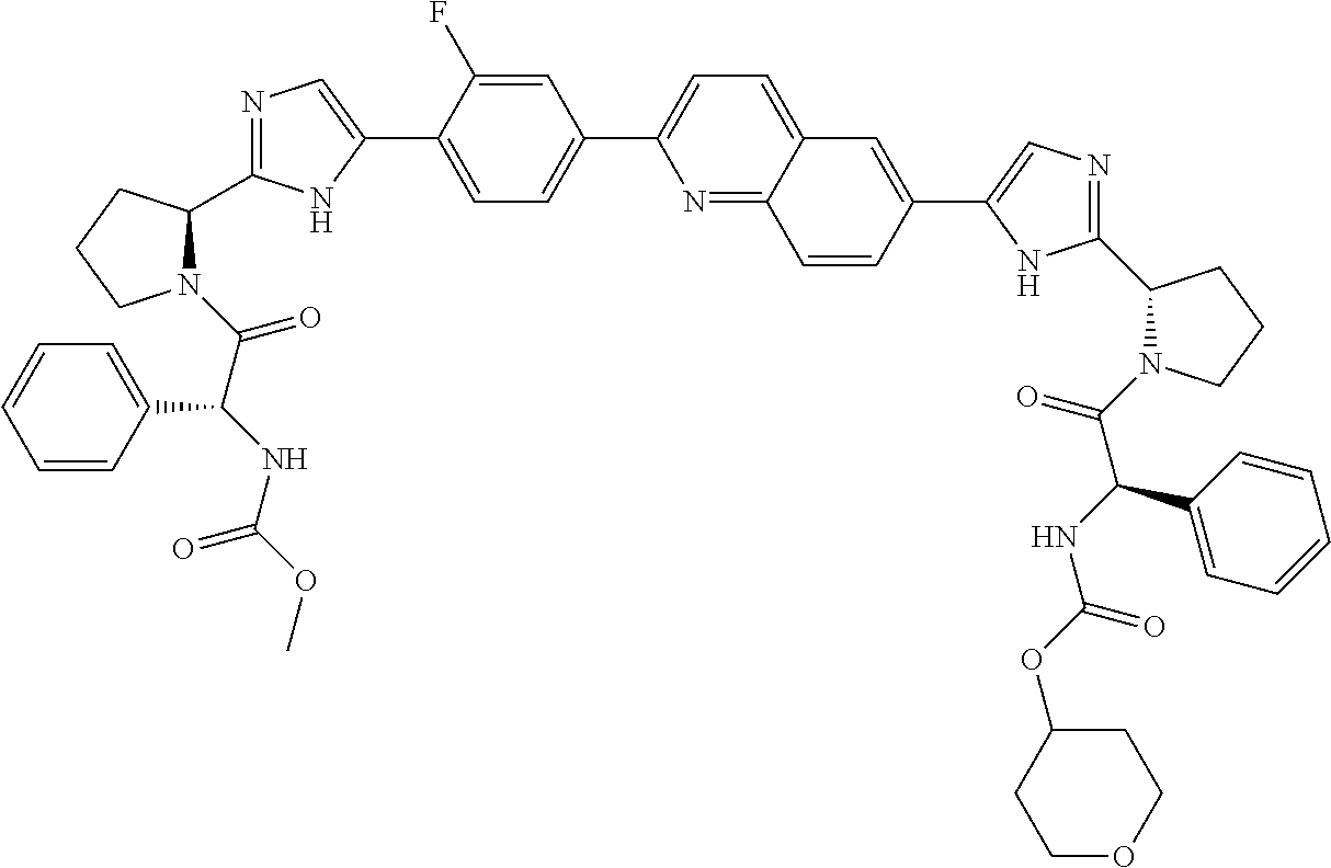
C1=C(C2=CN=C(C3N(C(C(NC(OC)=O)C4=CC=CC=C4)=O)CCC3)N2)C(F)=CC(C2=CC=C3C(=N2)C=CC(C2=CN=C(C4N(C(C(NC(OC5CCOCC5)=O)C5=CC=CC=C5)=O)CCC4)N2)=C3)=C1
